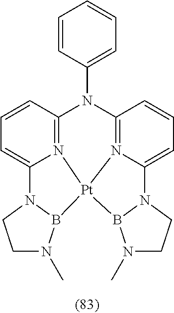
C1=CC2=N3C(=C1)N1CCN(C)B1[Pt]31N3=C(N2C2=CC=CC=C2)C=CC=C3N2B1N(C)CC2
